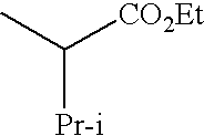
CC([CO2Et])[Pr-i]
